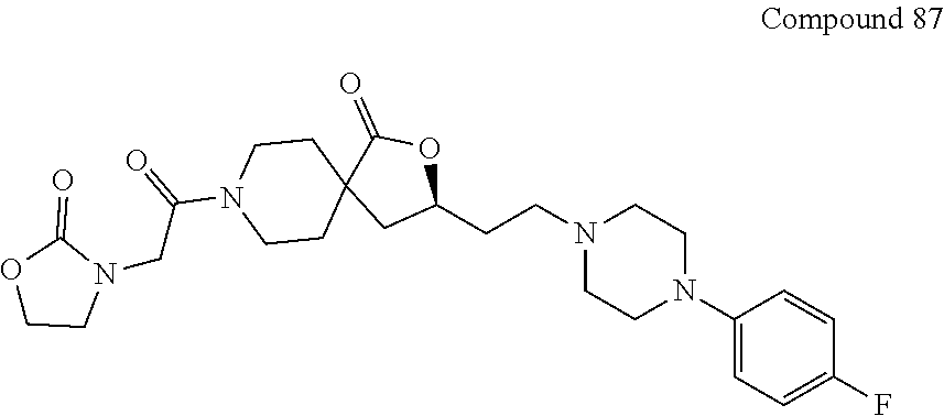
C1(N2CCN(CCC3OC(=O)C4(C3)CCN(C(CN3C(=O)OCC3)=O)CC4)CC2)=CC=C(F)C=C1
